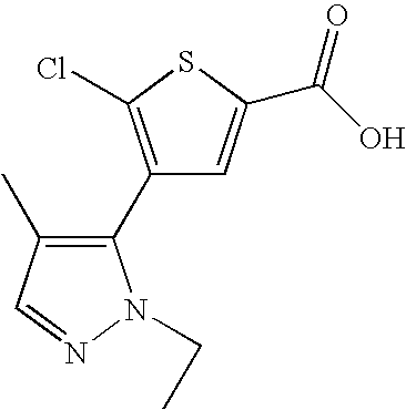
C1(C2=C(C)C=NN2CC)=C(Cl)SC(C(O)=O)=C1
